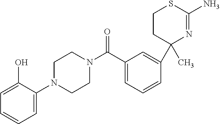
C1=C(C(N2CCN(C3=CC=CC=C3O)CC2)=O)C=C(C2(C)N=C(N)SCC2)C=C1
